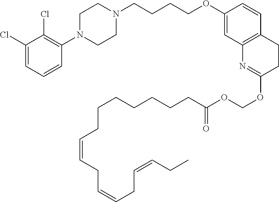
C1(Cl)=CC=CC(N2CCN(CCCCOC3=CC4=C(C=C3)CCC(OCOC(CCCCCCCC=CCC=CCC=CCC)=O)=N4)CC2)=C1Cl
